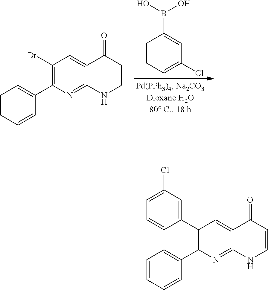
C1=CC=C(Cl)C=C1B(O)O.C1(Br)=C(C2=CC=CC=C2)N=C2C(=C1)C(=O)C=CN2.C1(C2=CC(Cl)=CC=C2)=C(C2=CC=CC=C2)N=C2C(=C1)C(=O)C=CN2
